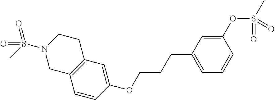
C1=CC(OCCCC2=CC=CC(OS(C)(=O)=O)=C2)=CC2=C1CN(S(C)(=O)=O)CC2
